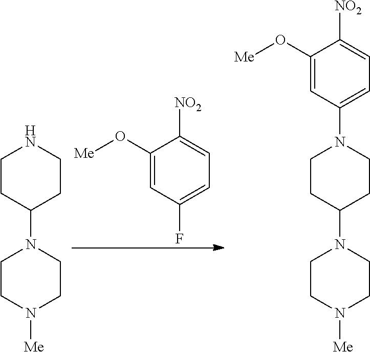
C1(O[Me])=CC(F)=CC=C1[NO2].C1CC(N2CCN([Me])CC2)CCN1.C1CC(N2CCN([Me])CC2)CCN1C1=CC=C([NO2])C(O[Me])=C1
